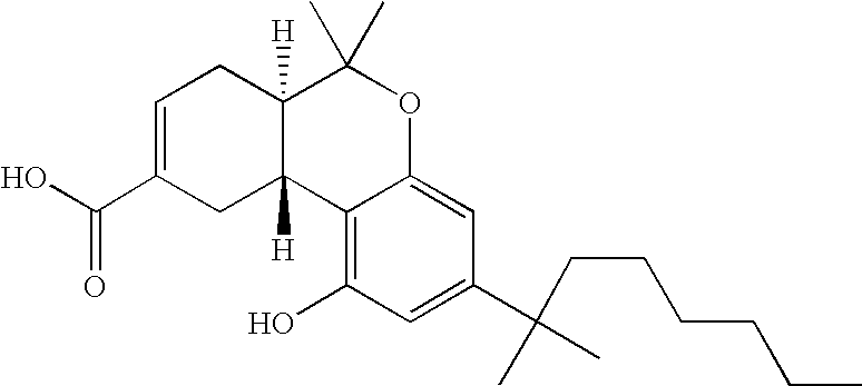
OC(C1=CCC2([H])C([H])(C1)C1=C(O)C=C(C(CCCCCC)(C)C)C=C1OC2(C)C)=O
